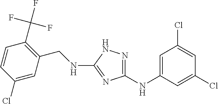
C(NC1=NC(NC2=CC(Cl)=CC(Cl)=C2)=NN1)C1=C(C(F)(F)F)C=CC(Cl)=C1
